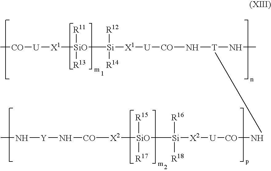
[Si]([SiO]([X2][CO]N[Y]NC)([R15])[R17])([X2][U][CO]N)([R16])[R18].[SiO]([Si]([X1][U][CO]N[T]NC)([R12])[R14])([X1][U][CO]C)([R11])[R13]
